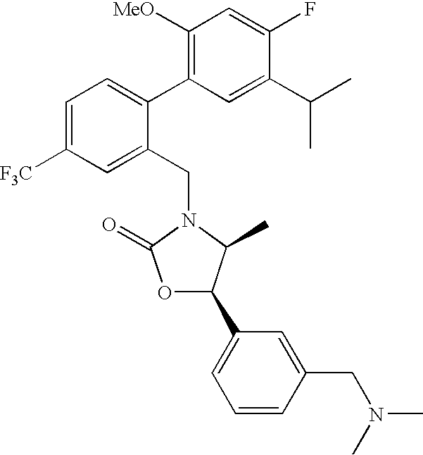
C1(CN2C(C)C(C3=CC=CC(CN(C)C)=C3)OC2=O)=CC([F3C])=CC=C1C1=C([MeO])C=C(F)C(C(C)C)=C1
